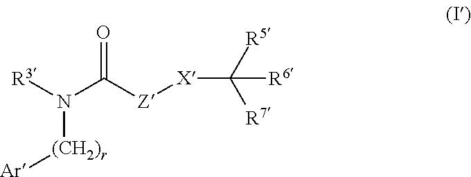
[R3]N([(CH2)r][Ar])C([Z][X]C([R5])([R7])[R6])=O
